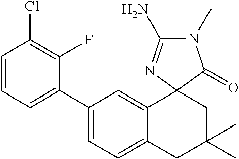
C1(C2=CC=CC(Cl)=C2F)=CC=C2C(=C1)C1(CC(C)(C)C2)C(=O)N(C)C(N)=N1
